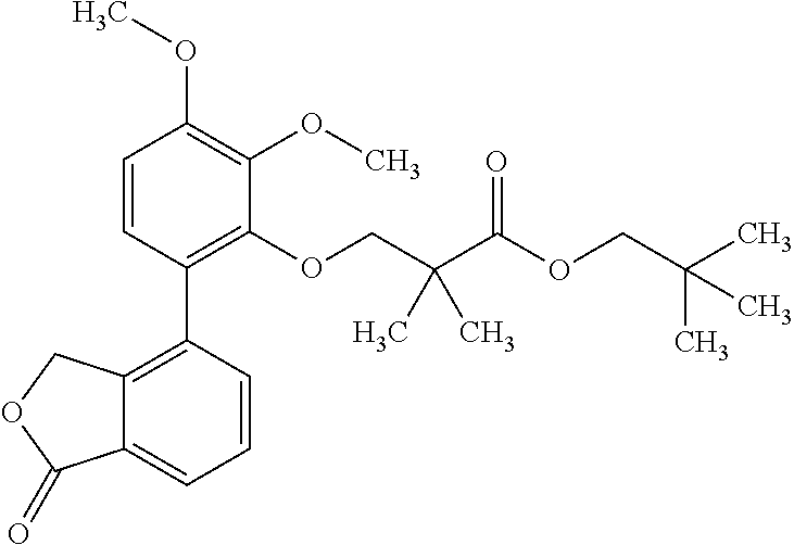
C1=CC(C2=C3C(=CC=C2)C(=O)OC3)=C(OCC(C(OCC(C)(C)C)=O)(C)C)C(OC)=C1OC
